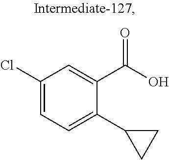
C1(Cl)=CC=C(C2CC2)C(C(O)=O)=C1
